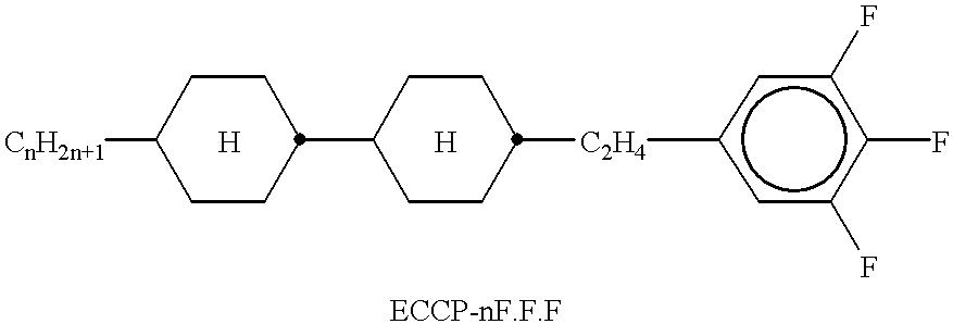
[CnH2n+1]C1CCC(C2CCC([C2H4]c3cc(F)c(F)c(F)c3)CC2)CC1.[H].[H]
